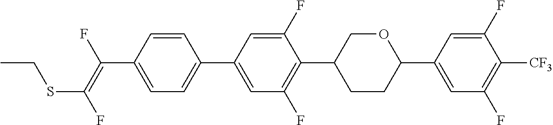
C(C1=CC=C(C2=CC(F)=C(C3CCC(C4=CC(F)=C([CF3])C(F)=C4)OC3)C(F)=C2)C=C1)(=C(F)SCC)F
